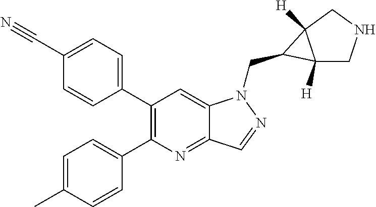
C1(C#N)=CC=C(C2=C(C3=CC=C(C)C=C3)N=C3C(=C2)N(CC2C4([H])CNCC42[H])N=C3)C=C1
